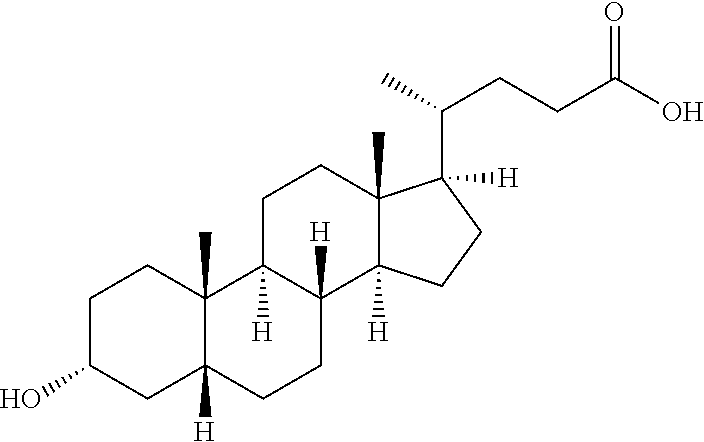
C1C(O)CC2([H])C(C)(C1)C1([H])C([H])(CC2)C2([H])C(C)(CC1)C(C(C)CCC(=O)O)([H])CC2
